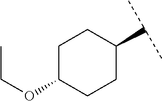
C1C(OCC)CCC(C(C)C)C1
